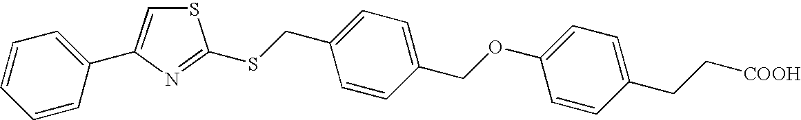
S1C=C(C2=CC=CC=C2)N=C1SCC1=CC=C(COC2=CC=C(CC[COOH])C=C2)C=C1
